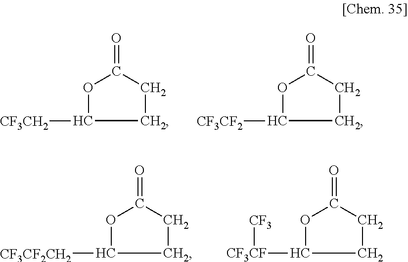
C1([CF3CH2])OC(=O)CC1.C1([CF3CF2])OC(=O)CC1.C1([CF3CF2CH2])OC(=O)CC1.C1([CF3CF][CF3])OC(=O)CC1
